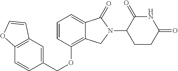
C(OC1=C2C(=CC=C1)C(=O)N(C1C(=O)NC(=O)CC1)C2)C1=CC2=C(C=C1)OC=C2
